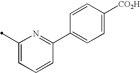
C1(C)=CC=CC(C2=CC=C([CO2H])C=C2)=N1
